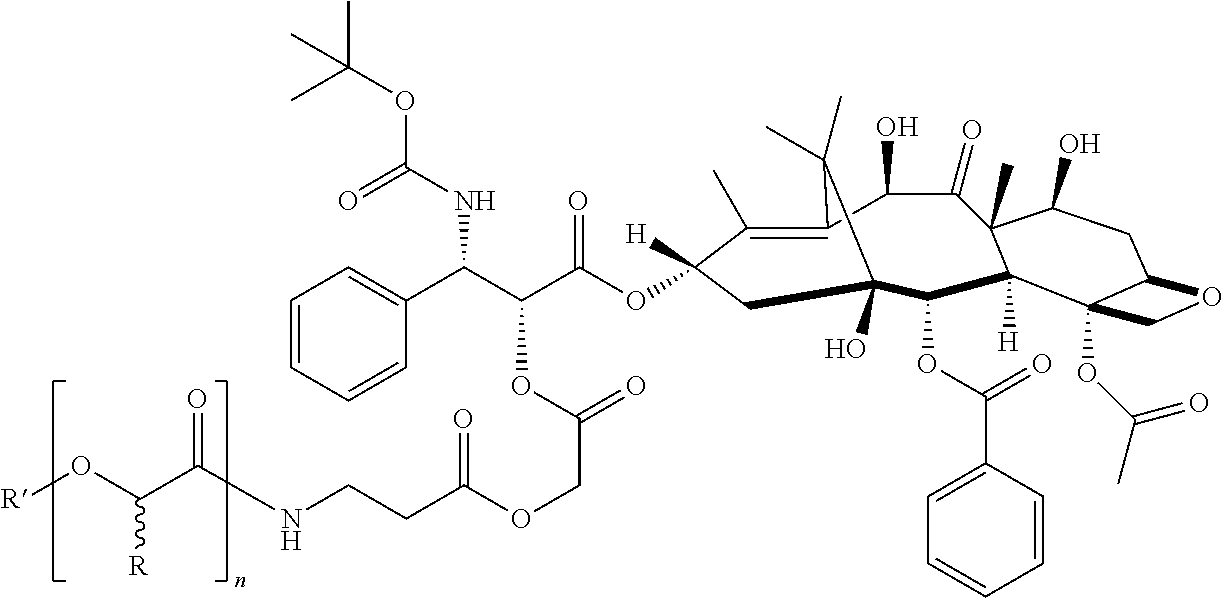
C1(C)=C2C(O)C(=O)C3(C)C([H])(C(OC(C4=CC=CC=C4)=O)C(O)(CC1([H])OC(C(C(C1=CC=CC=C1)NC(OC(C)(C)C)=O)OC(=O)COC(CCNC(C(O[R])[R])=O)=O)=O)C2(C)C)C1(OC(C)=O)C(CC3O)OC1
